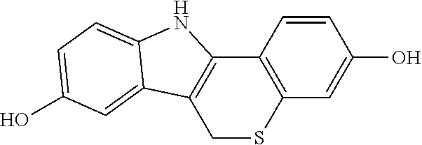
C1=CC2=C(C=C1O)SCC1=C2NC2=CC=C(O)C=C12
